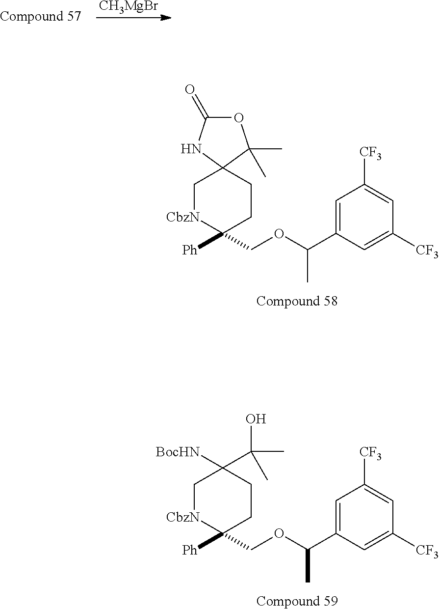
C1[CbzN]C([Ph])(COC(C2=CC([CF3])=CC([CF3])=C2)C)CCC12C(C)(C)OC(=O)N2.[CH3MgBr].C1[CbzN]C([Ph])(COC(C2=CC([CF3])=CC([CF3])=C2)C)CCC1([BocHN])C(O)(C)C
